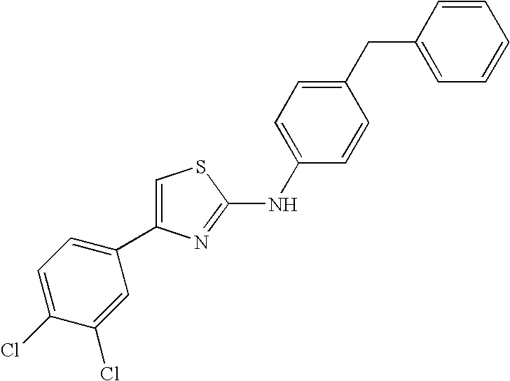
C1=C(NC2=NC(C3=CC=C(Cl)C(Cl)=C3)=CS2)C=CC(CC2=CC=CC=C2)=C1
